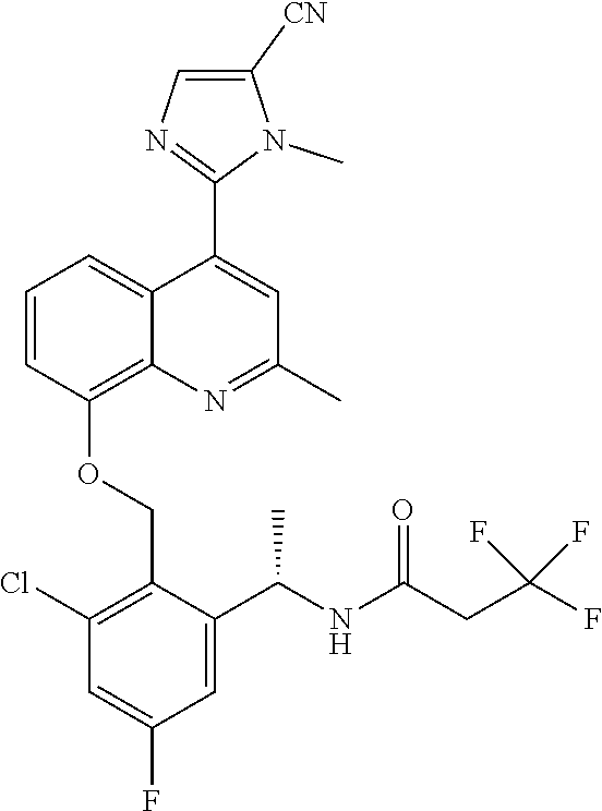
C1=CC(OCC2=C(Cl)C=C(F)C=C2C(NC(CC(F)(F)F)=O)C)=C2C(=C1)C(C1=NC=C([CN])N1C)=CC(C)=N2
